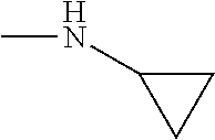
C1C(NC)C1
